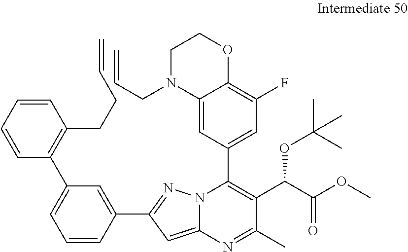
C12=CC(C3=C(C(C(OC)=O)OC(C)(C)C)C(C)=NC4=CC(C5=CC(C6=C(CCC=C)C=CC=C6)=CC=C5)=NN34)=CC(F)=C1OCCN2CC=C
